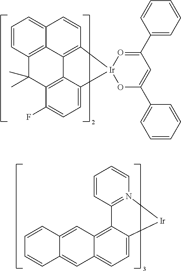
C1=CC2=N(C=C1)[Ir]C1=CC=C3C(=C21)C=C1C(=C3)C=CC=C1.C1=CC2=C3C(=C1)C=CC1=C3C3=C(C2(C)C)C(F)=CC=C3[Ir]12OC(C1=CC=CC=C1)=CC(C1=CC=CC=C1)=O2
